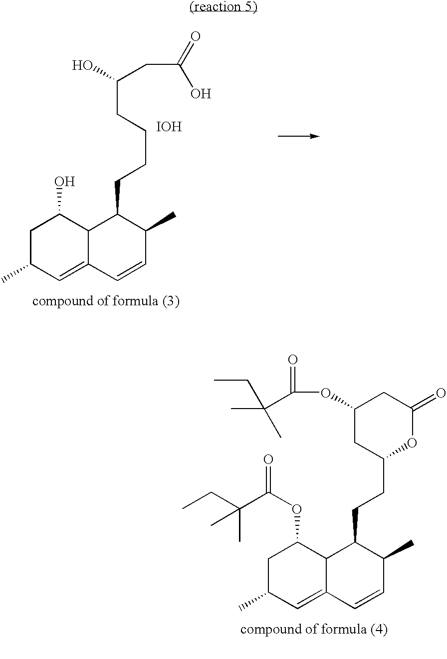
C(CCCCC1C2C(=CC(C)CC2O)C=CC1C)(CC(=O)O)O.[IOH].C1(OC(=O)C(C)(C)CC)CC(CCC2C3C(=CC(C)CC3OC(=O)C(CC)(C)C)C=CC2C)OC(=O)C1
